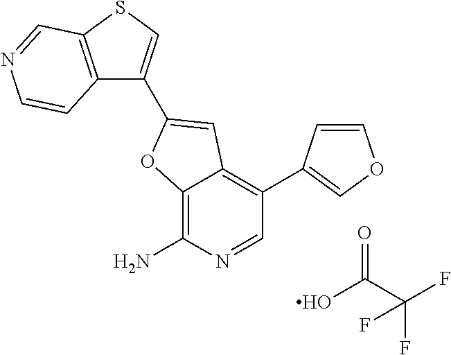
C12=C(N)N=CC(C3=COC=C3)=C1C=C(C1=CSC3=C1C=CN=C3)O2.OC(C(F)(F)F)=O
